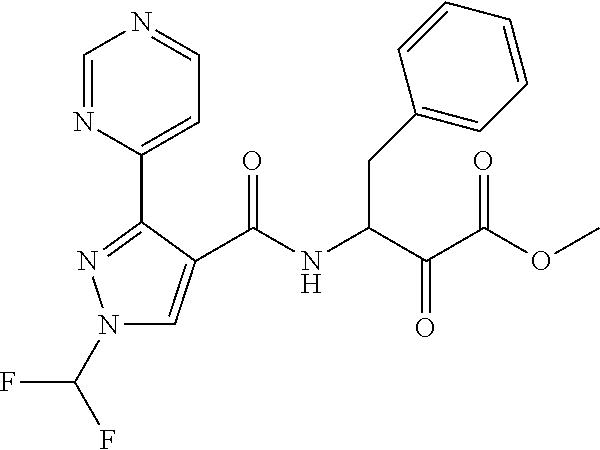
N1(C(F)F)C=C(C(NC(C(C(=O)OC)=O)CC2=CC=CC=C2)=O)C(C2=CC=NC=N2)=N1
